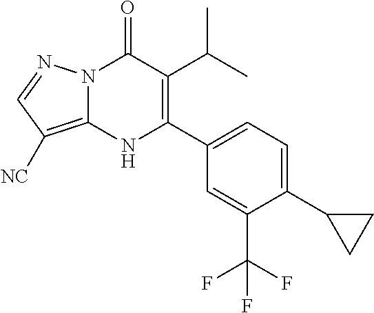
N12C(=C([NC])C=N1)NC(C1=CC=C(C3CC3)C(C(F)(F)F)=C1)=C(C(C)C)C2=O
